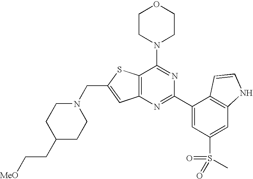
N1(CC2=CC3=C(S2)C(N2CCOCC2)=NC(C2=CC(S(C)(=O)=O)=CC4=C2C=CN4)=N3)CCC(CC[MeO])CC1
